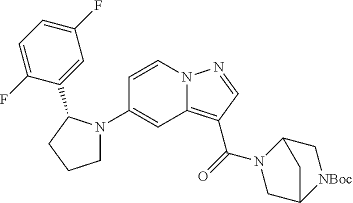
C1(N2CCCC2C2=CC(F)=CC=C2F)=CC2=C(C(=O)N3CC4[NBoc]CC3C4)C=NN2C=C1
